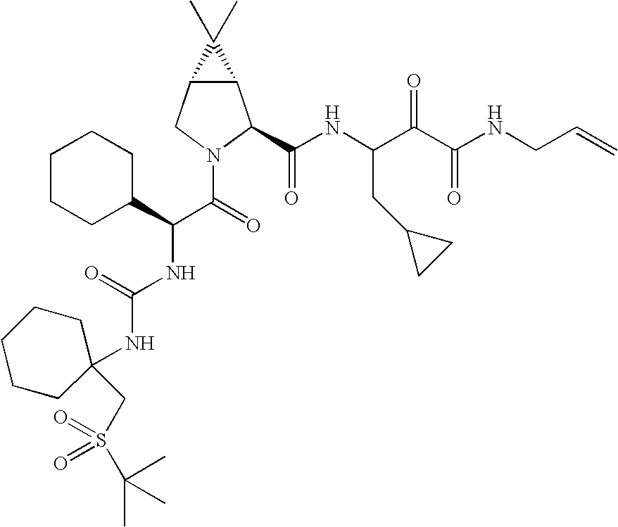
C12C(CN(C(=O)C(NC(NC3(CS(C(C)(C)C)(=O)=O)CCCCC3)=O)C3CCCCC3)C1C(NC(C(C(NCC=C)=O)=O)CC1CC1)=O)C2(C)C
